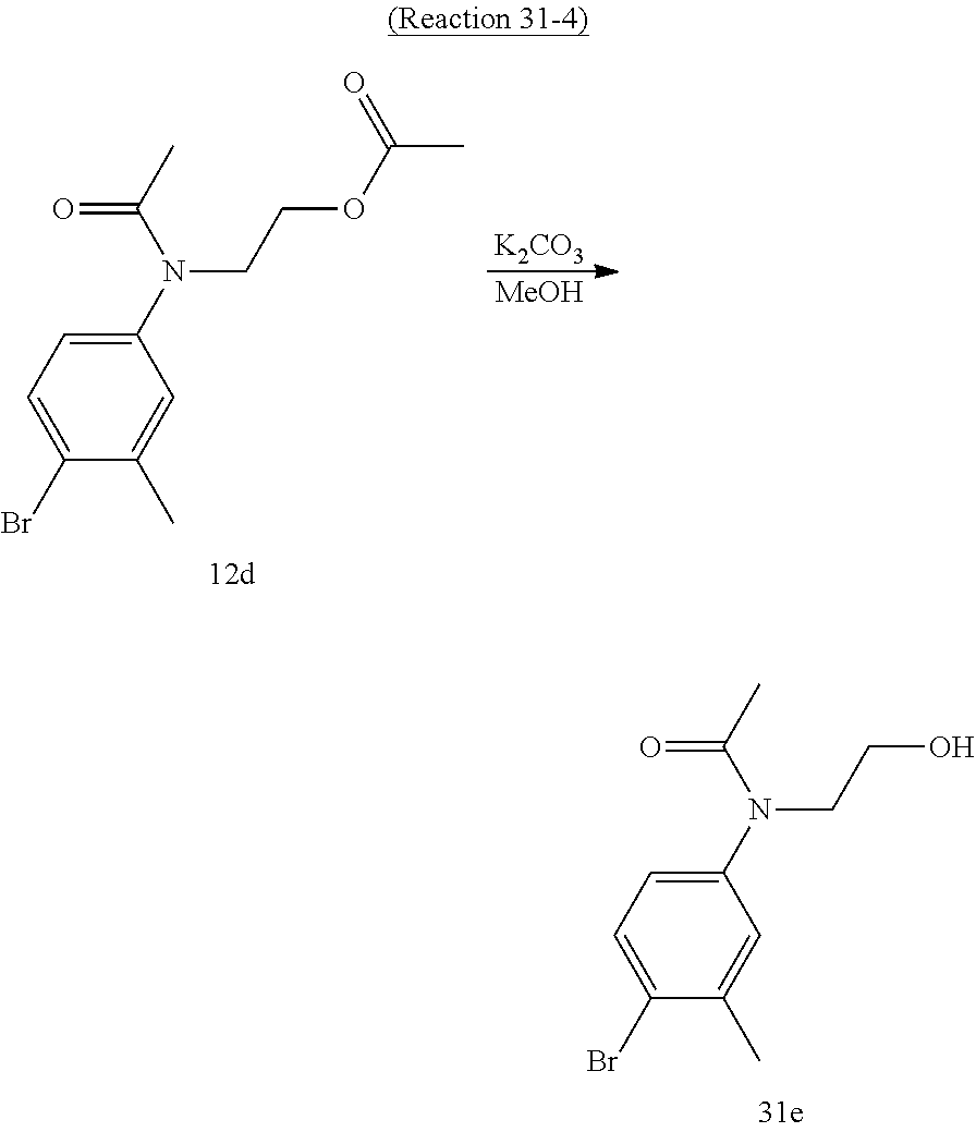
C1(N(CCOC(C)=O)C(=O)C)=CC=C(Br)C(C)=C1.[K2CO3].[MeOH].C1(N(CCO)C(=O)C)=CC=C(Br)C(C)=C1
